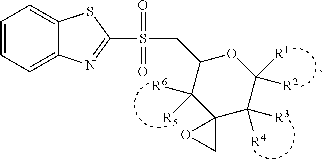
C1=CC=C2C(=C1)SC(S(CC1C([R6])([R5])C3(C([R4])([R3])C([R1])([R2])O1)CO3)(=O)=O)=N2
